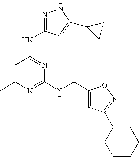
C1=C(C)N=C(NCC2=CC(C3CCCCC3)=NO2)N=C1NC1=NNC(C2CC2)=C1
